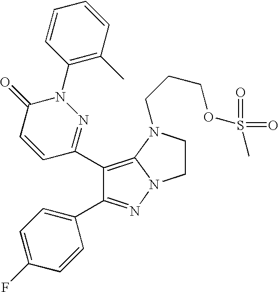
C1(C2=NN(C3=C(C)C=CC=C3)C(=O)C=C2)=C2N(N=C1C1=CC=C(F)C=C1)CCN2CCCOS(C)(=O)=O
